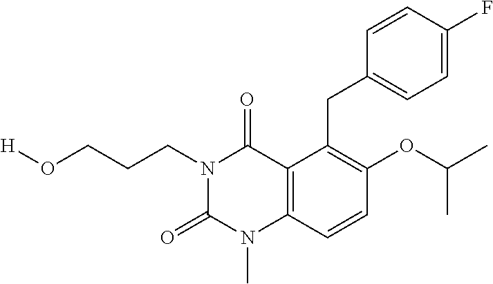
[H]OCCCN1C(=O)N(C)C2=C(C1=O)C(CC1=CC=C(F)C=C1)=C(OC(C)C)C=C2
